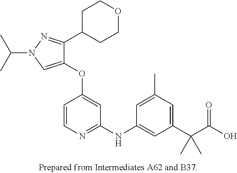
C1(OC2=CC(NC3=CC(C(C(O)=O)(C)C)=CC(C)=C3)=NC=C2)=CN(C(C)C)N=C1C1CCOCC1
